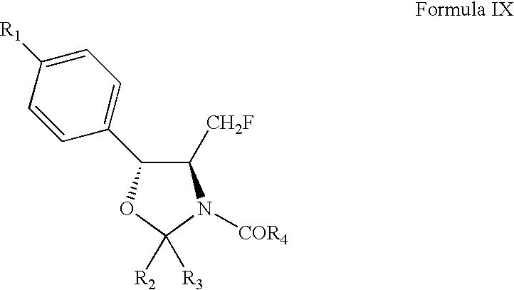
C1([R1])=CC=C(C2C([CH2F])N([COR4])C([R2])([R3])O2)C=C1
